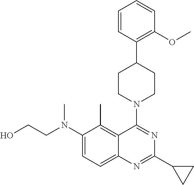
C1(N(CCO)C)=CC=C2C(=C1C)C(N1CCC(C3=C(OC)C=CC=C3)CC1)=NC(C1CC1)=N2
